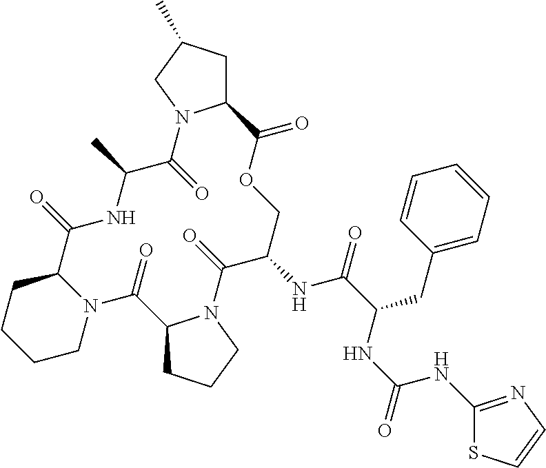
C1CN2C(CC1)C(=O)NC(C)C(=O)N1C(CC(C)C1)C(=O)OCC(NC(=O)C(CC1=CC=CC=C1)NC(NC1=NC=CS1)=O)C(=O)N1C(C2=O)CCC1
